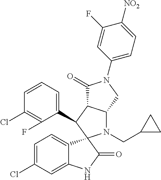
C1(C2C3C(N(CC4CC4)C24C2=CC=C(Cl)C=C2NC4=O)CN(C2=CC=C([NO2])C(F)=C2)C3=O)=CC=CC(Cl)=C1F
